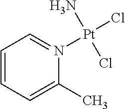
C1=CC=C(C)N([Pt](Cl)(Cl)N)=C1
